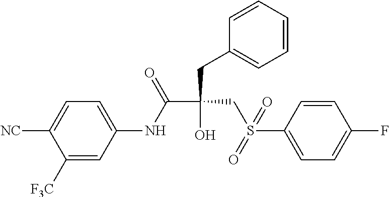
C(C(CC1=CC=CC=C1)(CS(C1=CC=C(F)C=C1)(=O)=O)O)(NC1=CC=C([NC])C([F3C])=C1)=O
